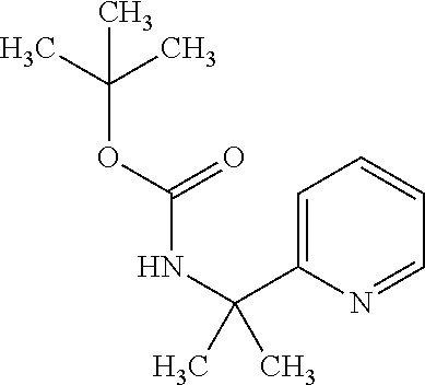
C1=C(C(NC(=O)OC(C)(C)C)(C)C)N=CC=C1
